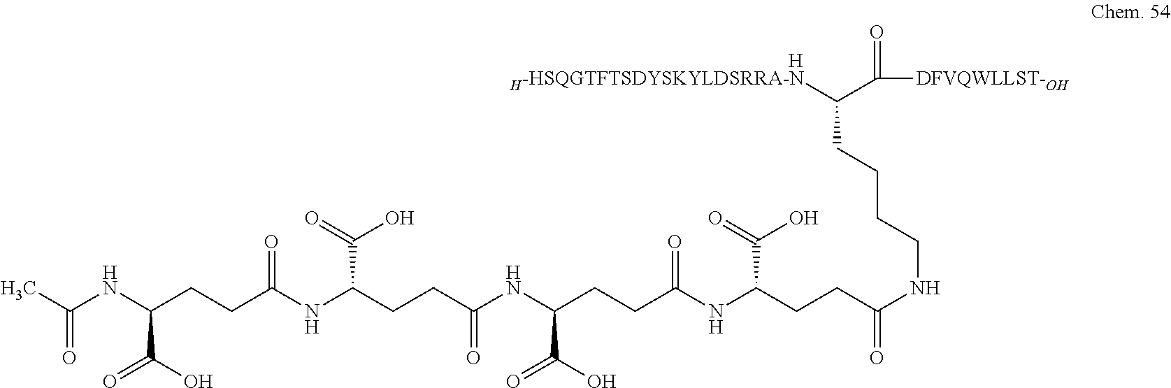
[H-HSQGTFTSDYSKYLDSRRA-N]C(C([DFVQWLLST-OH])=O)CCCCNC(=O)CCC(NC(CCC(C(=O)O)NC(=O)CCC(C(O)=O)NC(=O)CCC(C(O)=O)NC(=O)C)=O)C(=O)O.[H]
